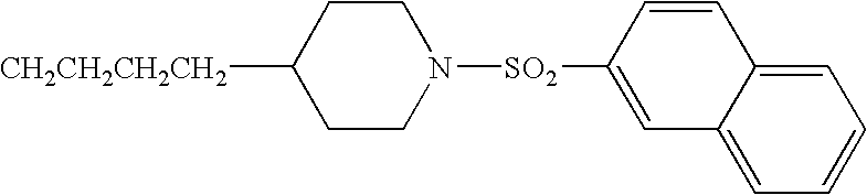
[CH2CH2CH2CH2]C1CCN([SO2]C2=CC3=CC=CC=C3C=C2)CC1
